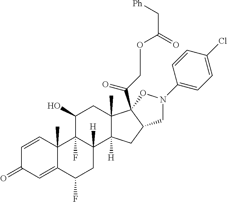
C1=CC2(C)C(=CC1=O)C(F)CC1([H])C2(F)C(O)CC2(C)C1([H])CC1C2(C(COC(C[Ph])=O)=O)ON(C2=CC=C(Cl)C=C2)C1
